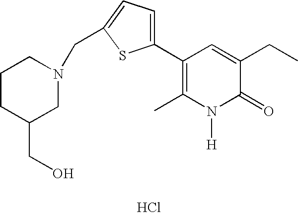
Cl.C1(C2=CC=C(CN3CC(CO)CCC3)S2)=C(C)N([H])C(=O)C(CC)=C1
